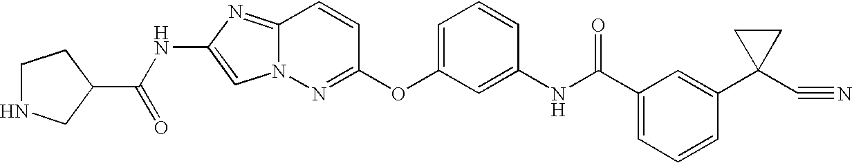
C1NCC(C(=O)NC2=CN3C(=N2)C=CC(OC2=CC=CC(NC(=O)C4=CC=CC(C5(C#N)CC5)=C4)=C2)=N3)C1
